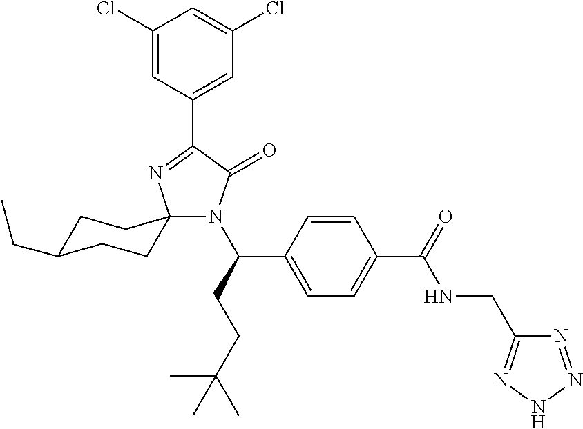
N1(C(CCC(C)(C)C)C2=CC=C(C(=O)NCC3=NNN=N3)C=C2)C(=O)C(C2=CC(Cl)=CC(Cl)=C2)=NC12CCC(CC)CC2
